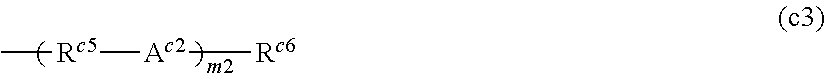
C[Rc5][Ac2][Rc6]
